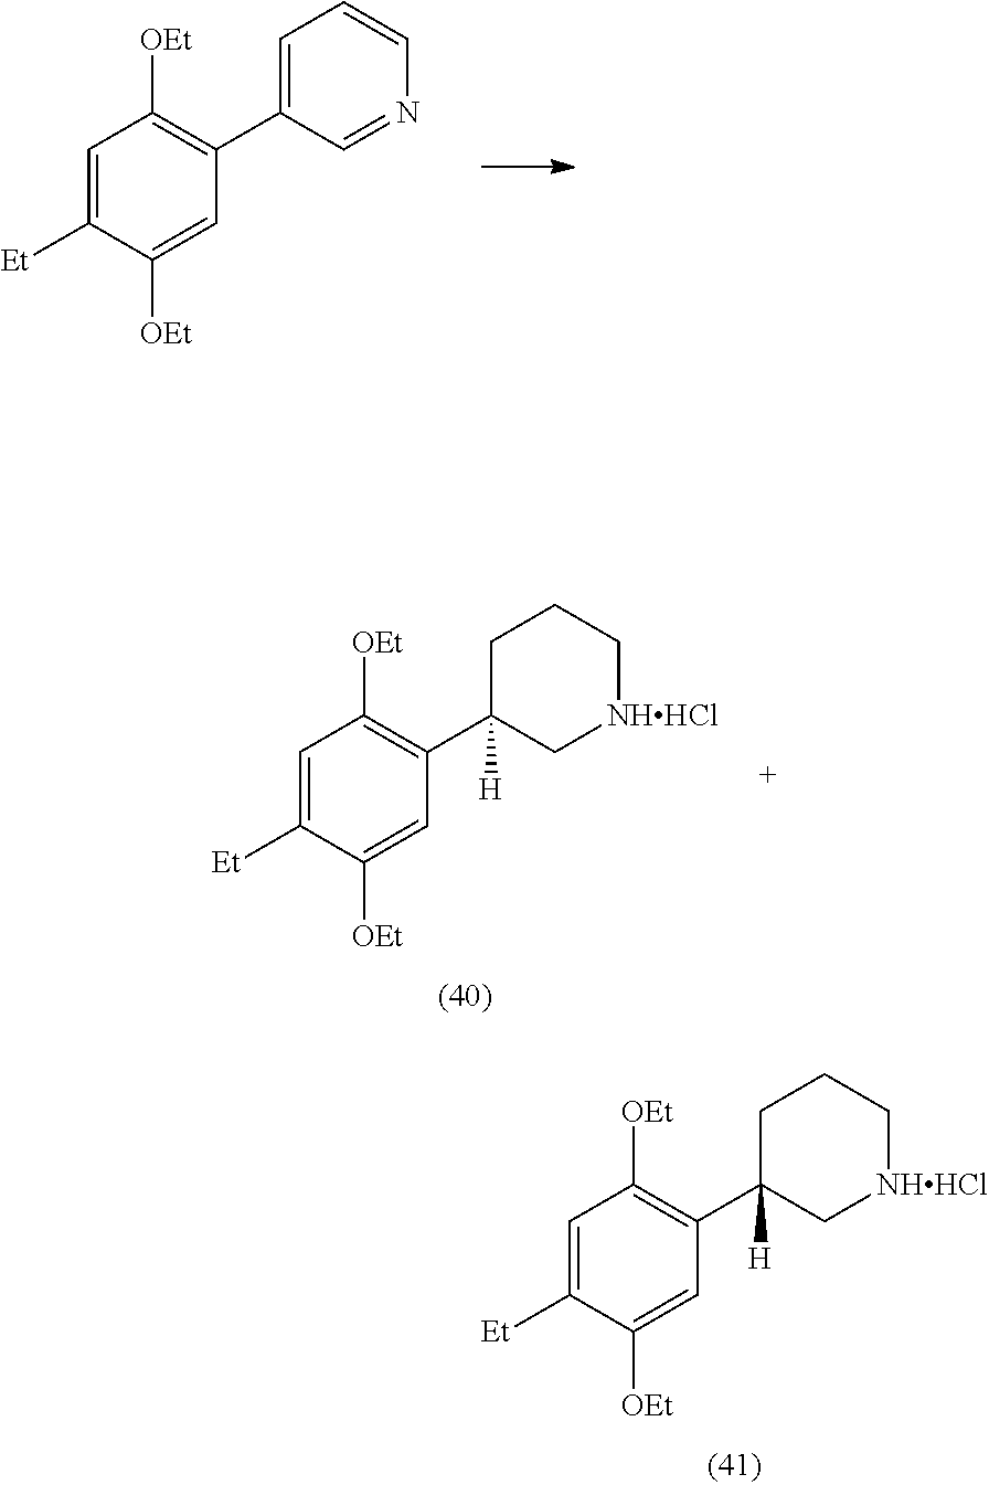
C1=C([Et])C([OEt])=CC(C2=CC=CN=C2)=C1[OEt].C1=C([Et])C([OEt])=CC(C2([H])C[NHHCl]CCC2)=C1[OEt].C1=C([Et])C([OEt])=CC(C2([H])C[NHHCl]CCC2)=C1[OEt]
